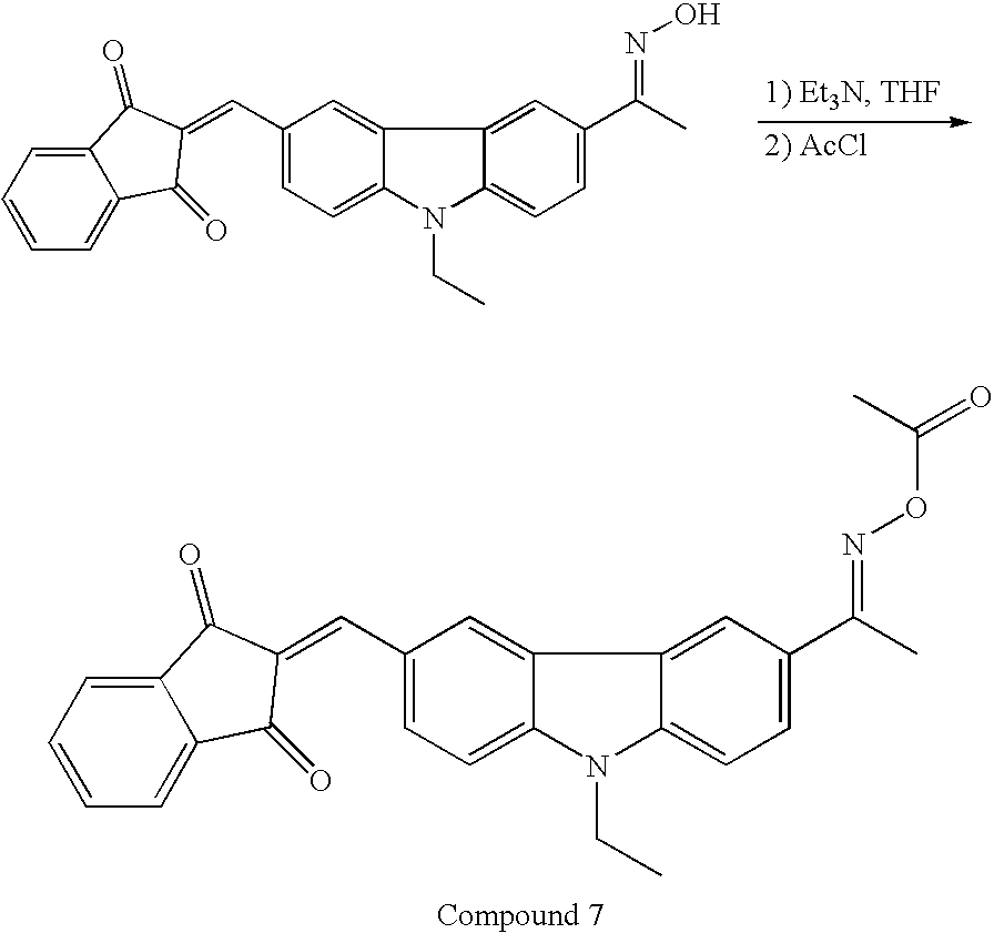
C(C1=CC=C2C(=C1)C1=CC(C(C)=NO)=CC=C1N2CC)=C1C(=O)C2=CC=CC=C2C1=O.C(C1=CC=C2C(=C1)C1=CC(C(C)=NOC(C)=O)=CC=C1N2CC)=C1C(=O)C2=CC=CC=C2C1=O
